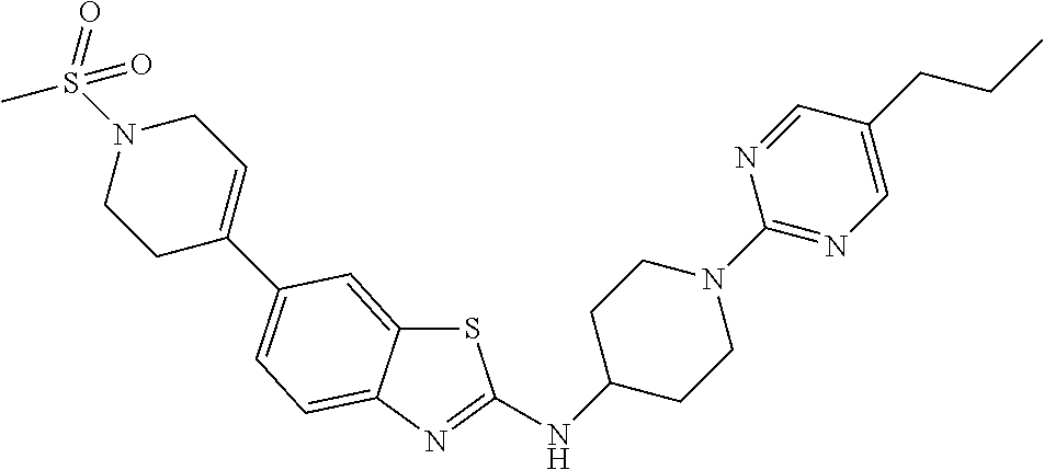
C1C(NC2=NC3=CC=C(C4=CCN(S(C)(=O)=O)CC4)C=C3S2)CCN(C2=NC=C(CCC)C=N2)C1
